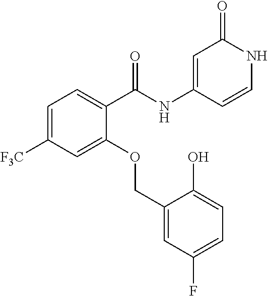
C1=C([F3C])C=C(OCC2=CC(F)=CC=C2O)C(C(NC2=CC(=O)NC=C2)=O)=C1
